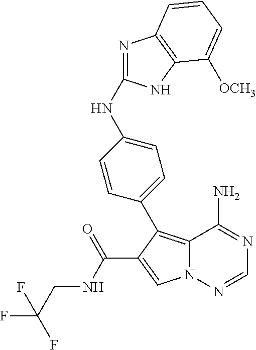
N(C1=NC2=C(N1)C([OCH3])=CC=C2)C1=CC=C(C2=C3N(N=CN=C3N)C=C2C(NCC(F)(F)F)=O)C=C1
